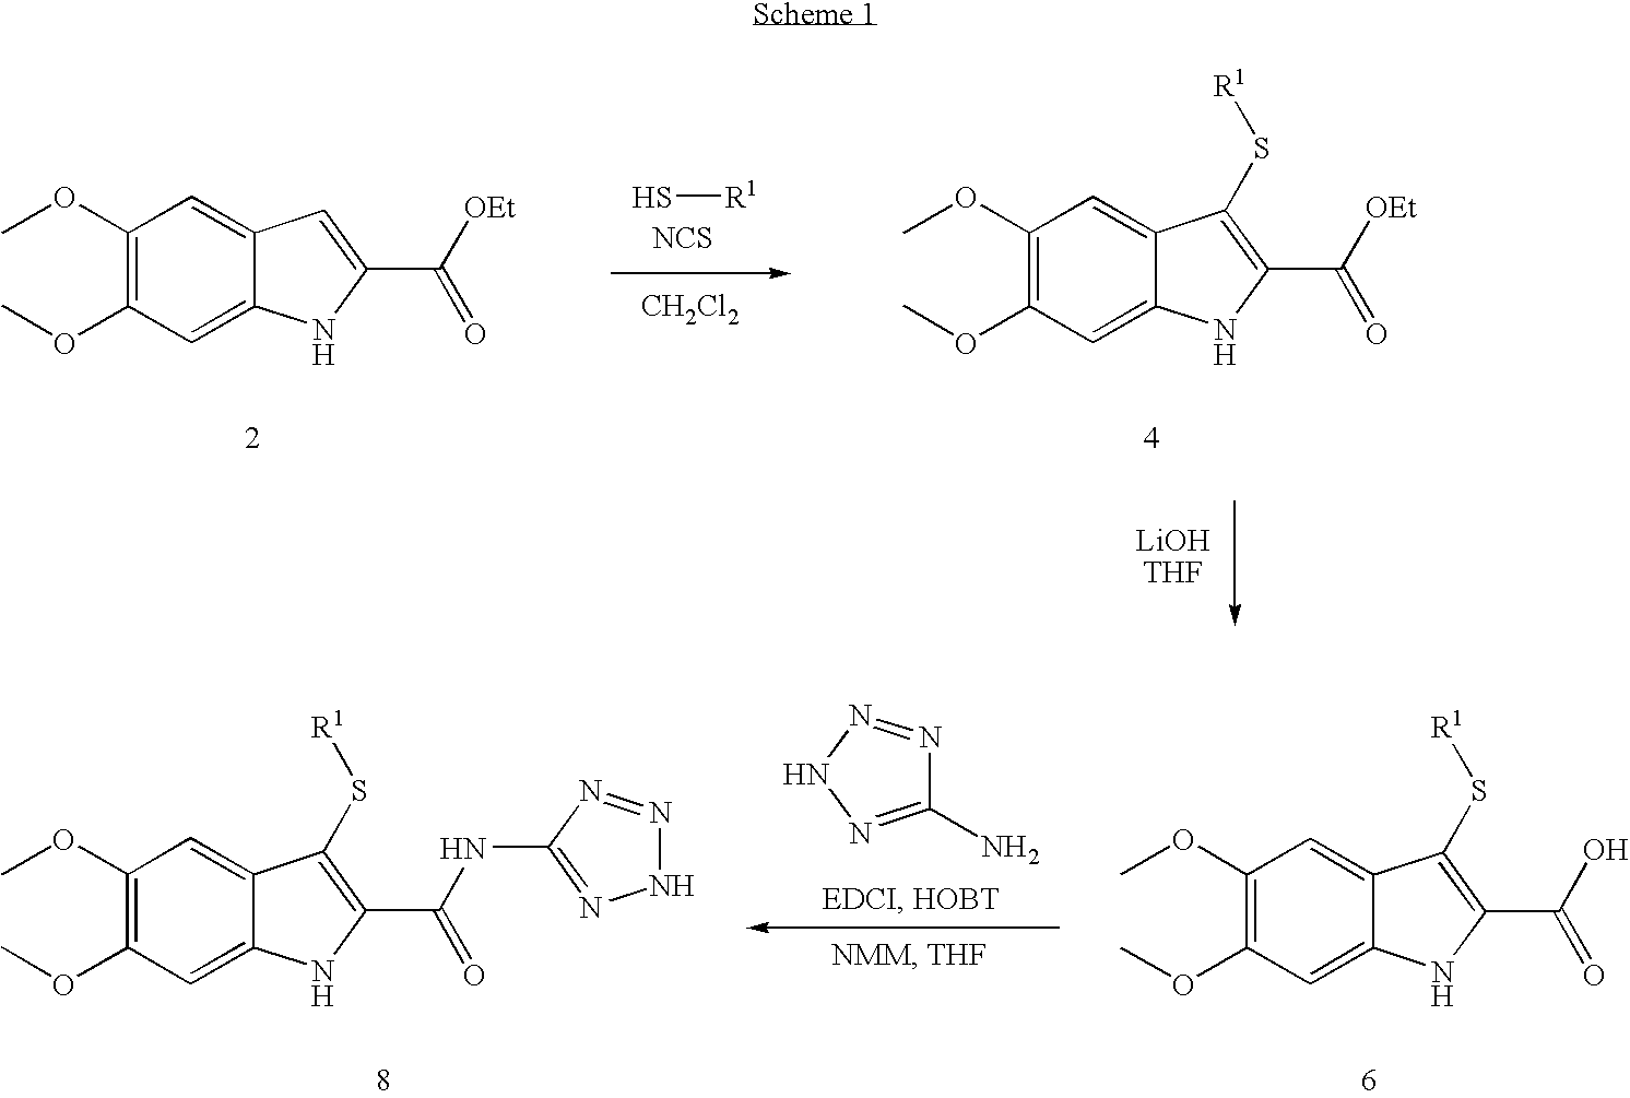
C12=CC(OC)=C(OC)C=C1C=C(C([OEt])=O)N2.S[R1].[NCS].[CH2Cl2].C12=CC(OC)=C(OC)C=C1C(S[R1])=C(C([OEt])=O)N2.C12=CC(OC)=C(OC)C=C1C(S[R1])=C(C(O)=O)N2.C1(N)=NNN=N1.C12=CC(OC)=C(OC)C=C1C(S[R1])=C(C(NC1=NNN=N1)=O)N2
